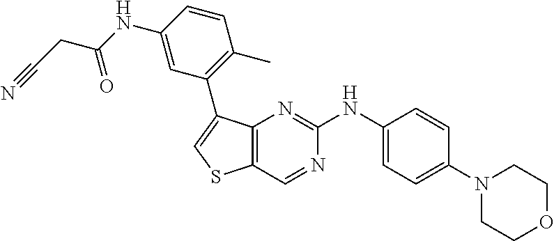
C1=CC(N2CCOCC2)=CC=C1NC1=NC2=C(C=N1)SC=C2C1=C(C)C=CC(NC(CC#N)=O)=C1
